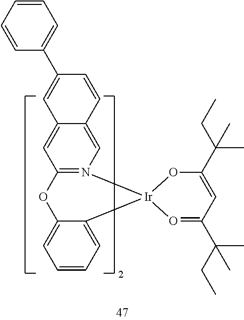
O1C(C(CC)(C)C)=CC(C(CC)(C)C)=O[Ir]12N1=C(C=C3C(=C1)C=CC(C1=CC=CC=C1)=C3)OC1=CC=CC=C12
